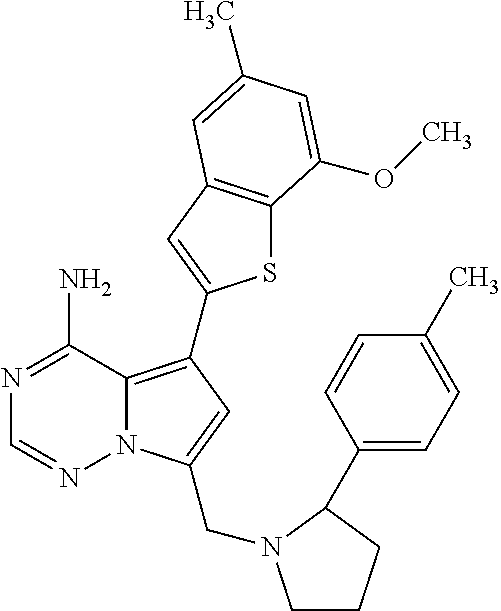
C12=C(C3=CC4=C(S3)C(OC)=CC(C)=C4)C=C(CN3CCCC3C3=CC=C(C)C=C3)N1N=CN=C2N
